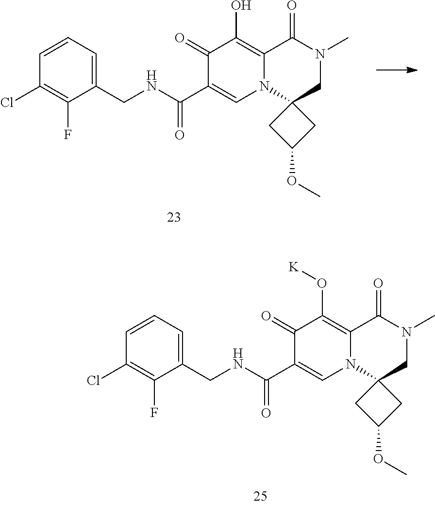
C1(CNC(C2=CN3C(=C(O)C2=O)C(=O)N(C)CC32CC(OC)C2)=O)=CC=CC(Cl)=C1F.C1(CNC(C2=CN3C(=C(O[K])C2=O)C(=O)N(C)CC32CC(OC)C2)=O)=CC=CC(Cl)=C1F
